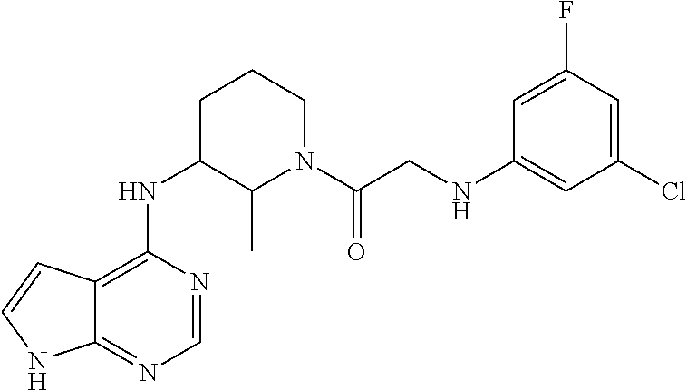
C12=C(NC3C(C)N(C(CNC4=CC(Cl)=CC(F)=C4)=O)CCC3)N=CN=C1NC=C2
